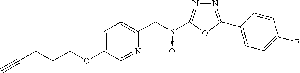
N1=C(C2=CC=C(F)C=C2)OC(S(CC2=CC=C(OCCCC#C)C=N2)->O)=N1
